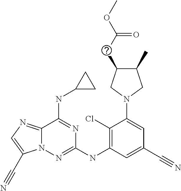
C1(Cl)=C(NC2=NN3C(=NC=C3C#N)C(NC3CC3)=N2)C=C(C#N)C=C1N1CC(C)C(CC(OC)=O)C1
